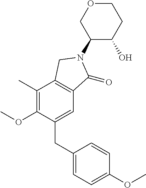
C1(CC2=CC=C(OC)C=C2)=CC2=C(C(C)=C1OC)CN(C1C(O)CCOC1)C2=O
